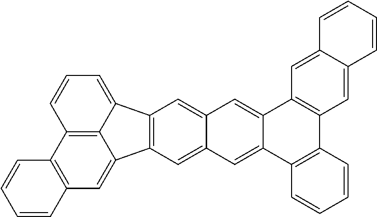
C12=C3C(=CC=C1)C1=C(C3=CC3=C2C=CC=C3)C=C2C(=C1)C=C1C(=C2)C2=C(C3=C1C=C1C(=C3)C=CC=C1)C=CC=C2
